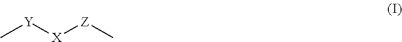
C[Y][X][Z]C
